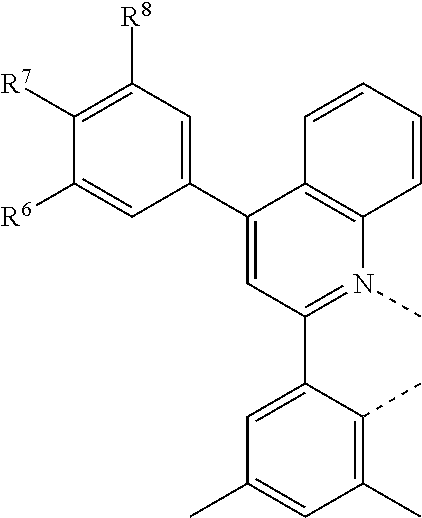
C1(C2=CC(C3=CC(C)=CC(C)=C3C)=N(C)C3=C2C=CC=C3)=CC([R8])=C([R7])C([R6])=C1
